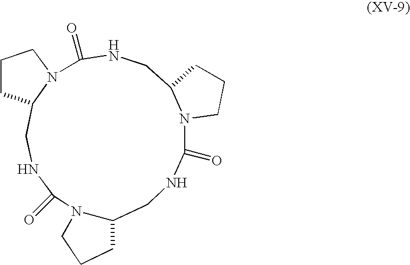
N1C(=O)N2C(CNC(=O)N3C(CNC(=O)N4C(C1)CCC4)CCC3)CCC2
